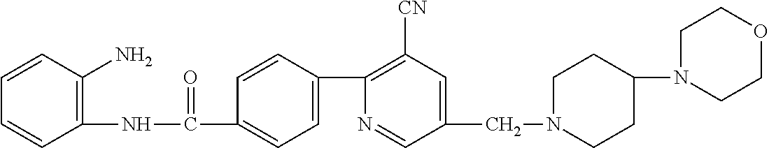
C1(NC(C2=CC=C(C3=C([CN])C=C(CN4CCC(N5CCOCC5)CC4)C=N3)C=C2)=O)=C(N)C=CC=C1
